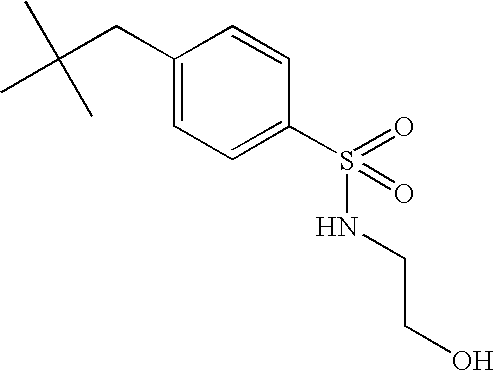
C1=CC(S(=O)(=O)NCCO)=CC=C1CC(C)(C)C
